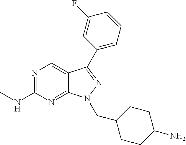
N1=C(NC)N=C2C(=C1)C(C1=CC=CC(F)=C1)=NN2CC1CCC(N)CC1
